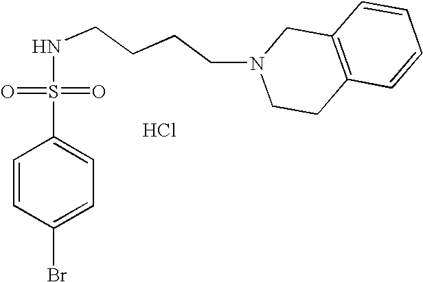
Cl.C1(S(=O)(=O)NCCCCN2CCC3=C(C2)C=CC=C3)=CC=C(Br)C=C1
